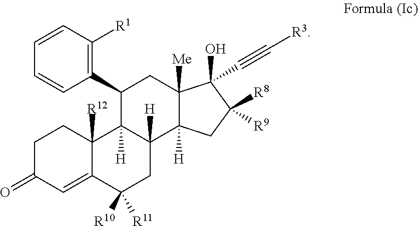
C1(C#C[R3])(O)C2([Me])C([H])(CC1([R8])[R9])C1([H])CC([R11])([R10])C3=CC(=O)CCC3([R12])C1([H])C(C1=C([R1])C=CC=C1)C2
